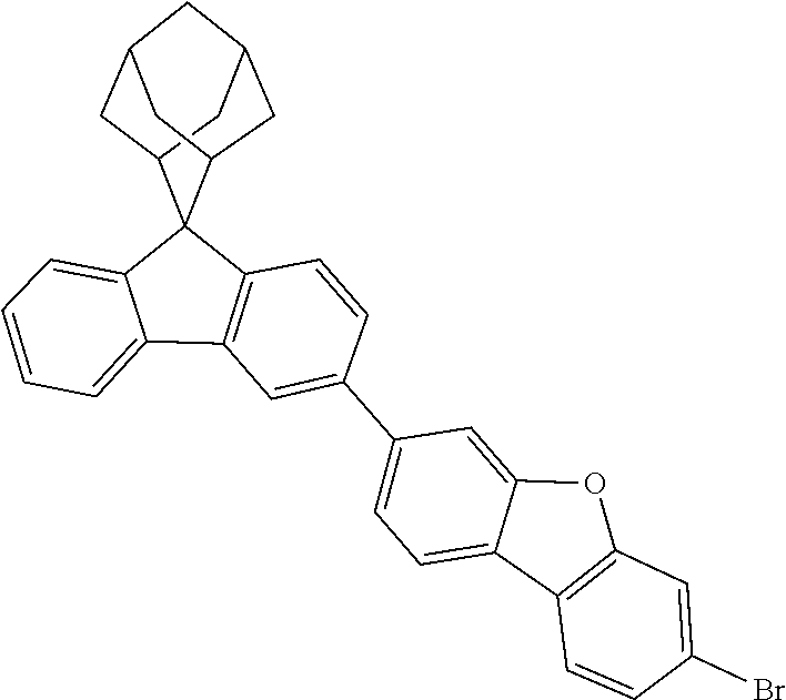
C1=C2C3(C4CC5CC(CC3C5)C4)C3=C(C2=CC=C1)C=C(C1=CC=C2C(=C1)OC1=C2C=CC(Br)=C1)C=C3
